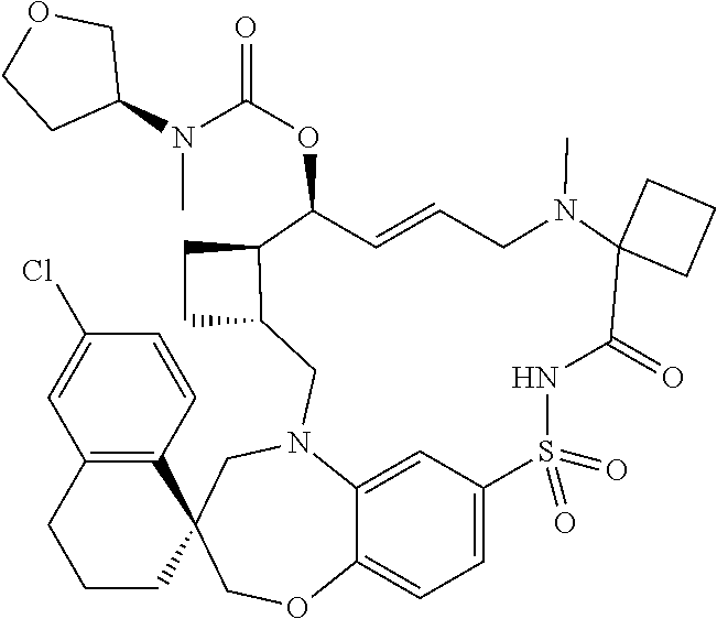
C12=CC=C3C=C1N(CC1(CO2)C2=C(CCC1)C=C(Cl)C=C2)CC1C(CC1)C(OC(N(C)C1COCC1)=O)C=CCN(C)C1(C(=O)NS3(=O)=O)CCC1
